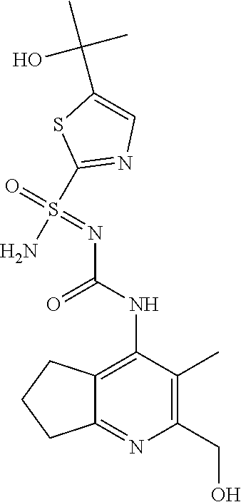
NS(=O)(=NC(=O)NC1=C2C(=NC(CO)=C1C)CCC2)C1=NC=C(C(C)(O)C)S1
